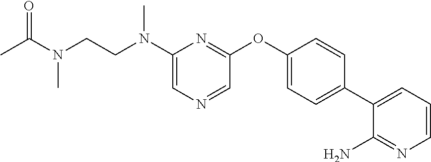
CC(N(C)CCN(C)C1=CN=CC(OC2=CC=C(C3=CC=CN=C3N)C=C2)=N1)=O
